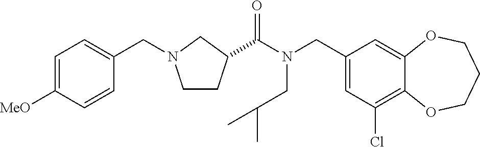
C1(CN(C(=O)C2CCN(CC3=CC=C([MeO])C=C3)C2)CC(C)C)=CC(Cl)=C2C(=C1)OCCCO2
